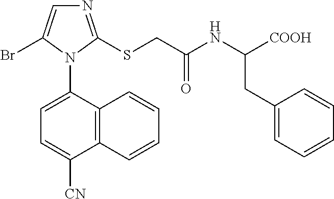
C12=C(C(N3C(Br)=CN=C3SCC(NC([COOH])CC3=CC=CC=C3)=O)=CC=C1[CN])C=CC=C2
